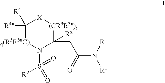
C1([R4])([R4a])[q(R5R5aC)]N(S(=O)(=O)[R2])C(CC(N([R])[R1])=O)([Rx])[(CR3R3a)t][X]1
